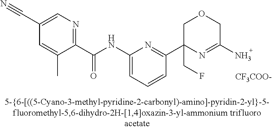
C1(C(NC2=CC=CC(C3(CF)N=C(N)COC3)=N2)=O)=NC=C(C#N)C=C1C.[CF3COO-]
